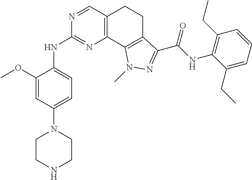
C1(OC)=CC(N2CCNCC2)=CC=C1NC1=NC2=C(C=N1)CCC1=C2N(C)N=C1C(=O)NC1=C(CC)C=CC=C1CC
